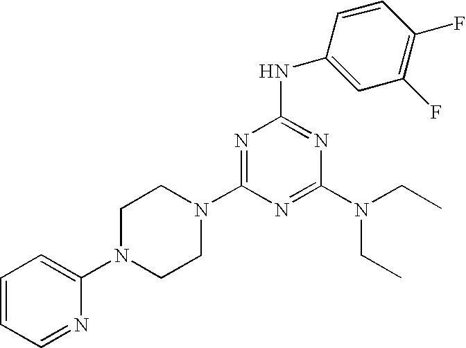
C1=CC=NC(N2CCN(C3=NC(NC4=CC(F)=C(F)C=C4)=NC(N(CC)CC)=N3)CC2)=C1
